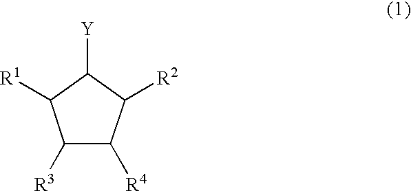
C1([R3])C([R4])C([R2])C([Y])C1[R1]
